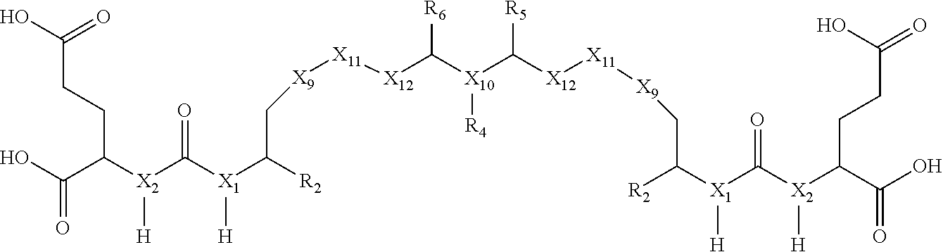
OC(C([X2](C([X1](C([R2])C[X9][X11][X12]C([X10](C([X12][X11][X9]CC([X1](C([X2](C(C(O)=O)CCC(O)=O)[H])=O)[H])[R2])[R5])[R4])[R6])[H])=O)[H])CCC(O)=O)=O
